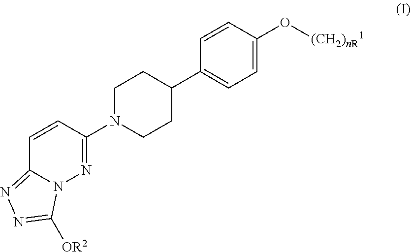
C1=CC(N2CCC(C3=CC=C(O[(CH2)nR1])C=C3)CC2)=NN2C1=NN=C2[OR2]
